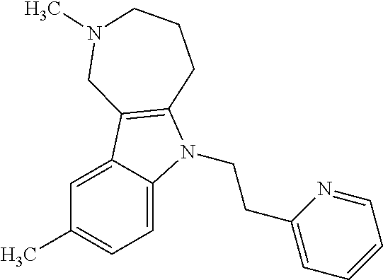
C1=C2C(=CC=C1C)N(CCC1=CC=CC=N1)C1=C2CN(C)CCC1
